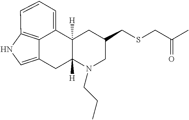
C12=CC=CC3=C1C(=CN3)CC1([H])C2([H])CC(CSCC(C)=O)CN1CCC
